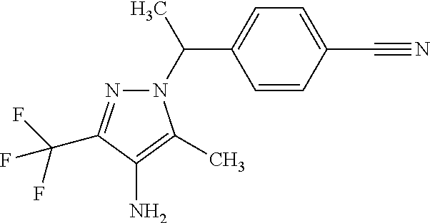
C1=CC(C#N)=CC=C1C(N1N=C(C(F)(F)F)C(N)=C1C)C
